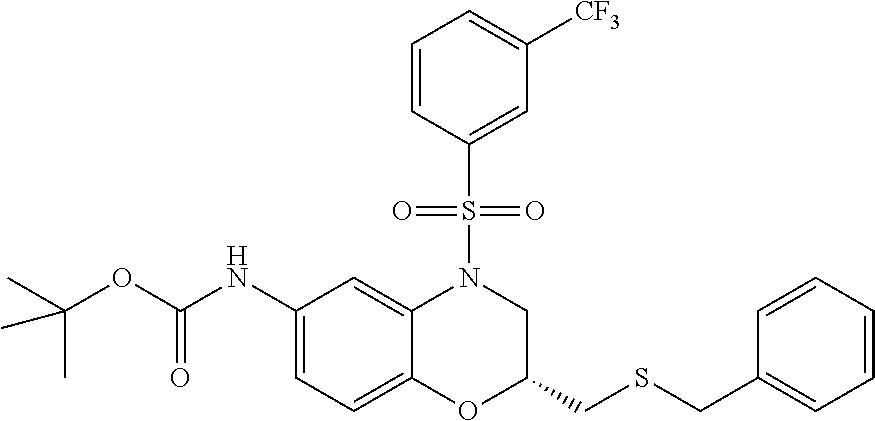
C1(NC(OC(C)(C)C)=O)=CC=C2C(=C1)N(S(C1=CC([CF3])=CC=C1)(=O)=O)CC(CSCC1=CC=CC=C1)O2
